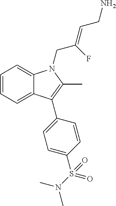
C1=CC=C2C(=C1)N(CC(=CCN)F)C(C)=C2C1=CC=C(S(N(C)C)(=O)=O)C=C1
